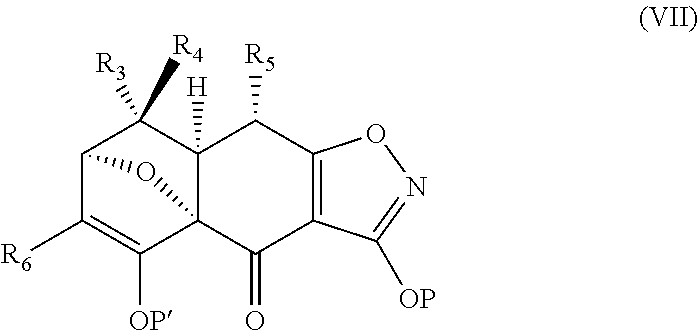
C12C([R6])=C([OP])C3(C([H])(C1([R3])[R4])C([R5])C1=C(C3=O)C([OP])=NO1)O2
